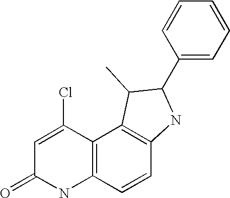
C12=C(C(Cl)=CC(=O)N1)C1=C(C=C2)NC(C2=CC=CC=C2)C1C
